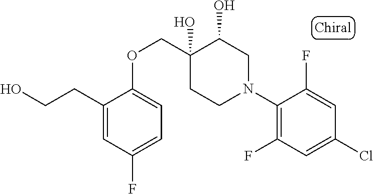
C(CC1=CC(F)=CC=C1OCC1(O)C(O)CN(C2=C(F)C=C(Cl)C=C2F)CC1)O
